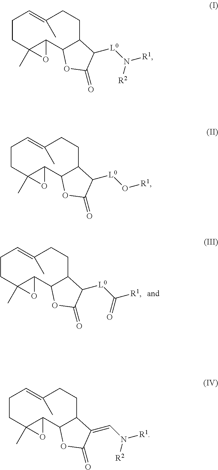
C1CC2(C)C(C3C(CCC(C)=C1)C([L0]C([R1])=O)C(=O)O3)O2.C1CC2(C)C(C3C(CCC(C)=C1)C([L0]N([R1])[R2])C(=O)O3)O2.C1CC2(C)C(C3C(CCC(C)=C1)C([L0]O[R1])C(=O)O3)O2.C1CC2(C)C(C3C(CCC(C)=C1)C(=CN([R1])[R2])C(=O)O3)O2
